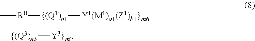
[R8]([{(Q1)n1][Y1(M1)a1(Z1)b1}m6])([{(Q3)n3][Y3}m7])C
